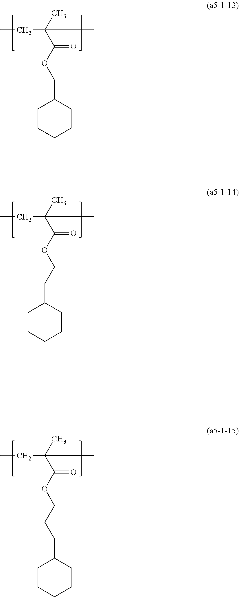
CCC(C(OCC1CCCCC1)=O)(C)C.CCC(C(OCCC1CCCCC1)=O)(C)C.CCC(C(OCCCC1CCCCC1)=O)(C)C
